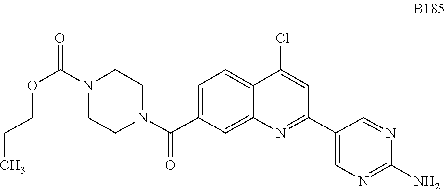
C1=C(C(N2CCN(C(=O)OCCC)CC2)=O)C=C2C(=C1)C(Cl)=CC(C1=CN=C(N)N=C1)=N2
